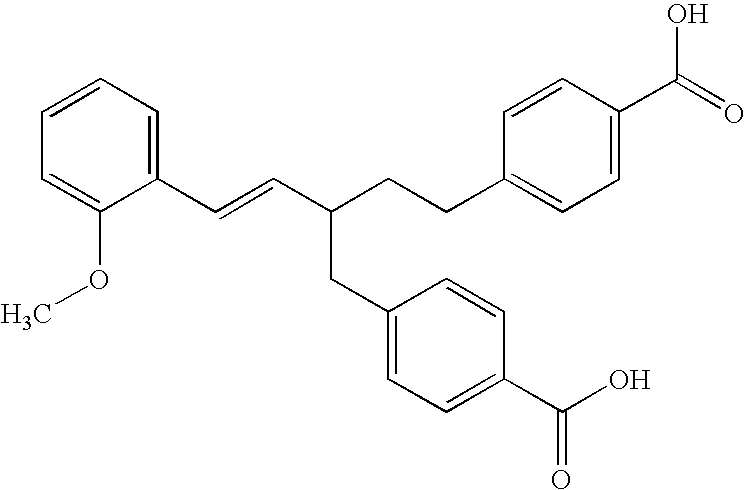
C(=CC(CCC1=CC=C(C(=O)O)C=C1)CC1=CC=C(C(O)=O)C=C1)C1=CC=CC=C1OC
